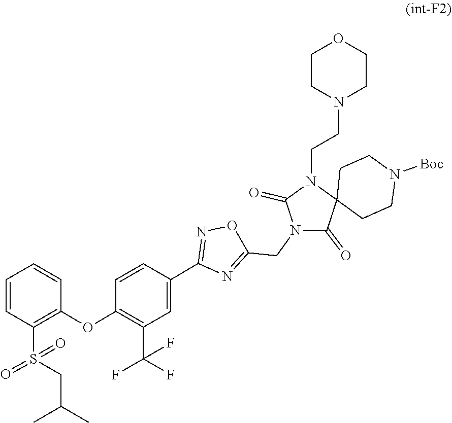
C1=CC(OC2=C(S(=O)(=O)CC(C)C)C=CC=C2)=C(C(F)(F)F)C=C1C1=NOC(CN2C(=O)C3(N(CCN4CCOCC4)C2=O)CCN([Boc])CC3)=N1
